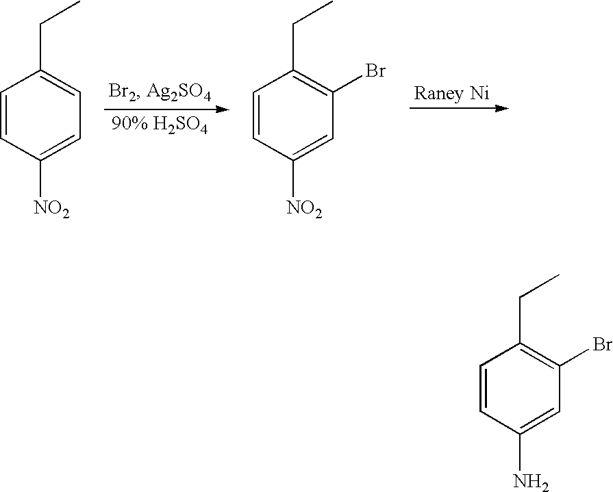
C1=CC([NO2])=CC=C1CC.C1=CC([NO2])=CC(Br)=C1CC.C1=CC(N)=CC(Br)=C1CC
